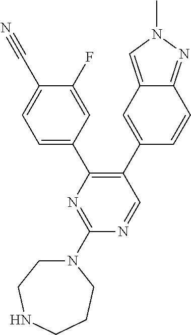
C1=NC(N2CCNCCC2)=NC(C2=CC=C(C#N)C(F)=C2)=C1C1=CC2=CN(C)N=C2C=C1
